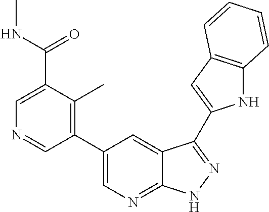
C1(C2=CN=C3C(=C2)C(C2=CC4=C(N2)C=CC=C4)=NN3)=C(C)C(C(NC)=O)=CN=C1
